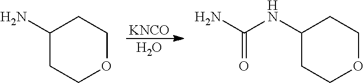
C1(N)CCOCC1.[KNCO].O.C1(NC(N)=O)CCOCC1
